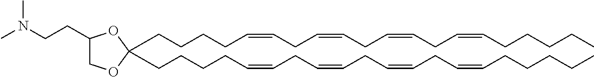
C(CCC=CCC=CCC=CCC=CCCCCC)CC1(CCCCC=CCC=CCC=CCC=CCCCCC)OC(CCN(C)C)CO1
